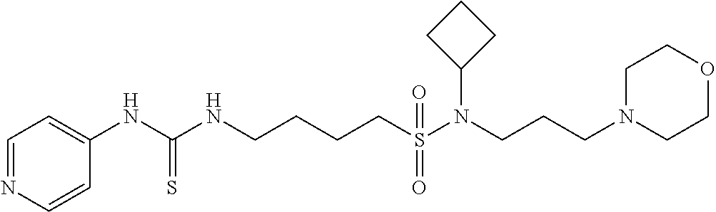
C1=CC(NC(NCCCCS(N(CCCN2CCOCC2)C2CCC2)(=O)=O)=S)=CC=N1
